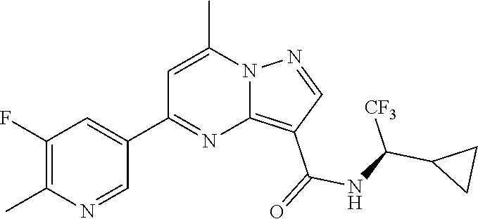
C1(F)=C(C)N=CC(C2=NC3=C(C(=O)NC(C4CC4)[CF3])C=NN3C(C)=C2)=C1
